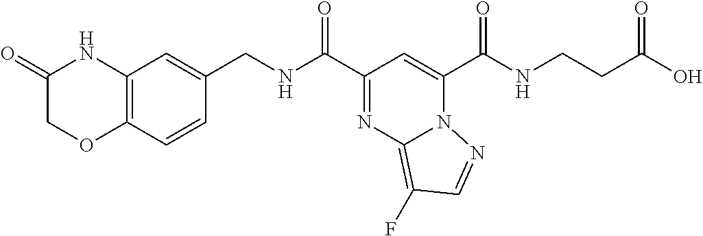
C12=C(C=CC(CNC(C3=NC4=C(F)C=NN4C(C(NCCC(O)=O)=O)=C3)=O)=C1)OCC(=O)N2
